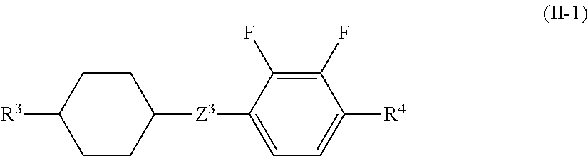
C1CC([Z3]C2=CC=C([R4])C(F)=C2F)CCC1[R3]
